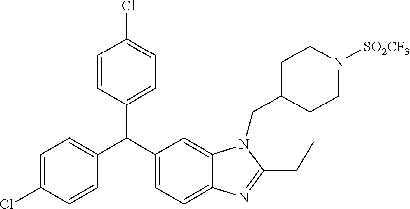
C1=C(Cl)C=CC(C(C2=CC=C3C(=C2)N(CC2CCN([SO2CF3])CC2)C(CC)=N3)C2=CC=C(Cl)C=C2)=C1
